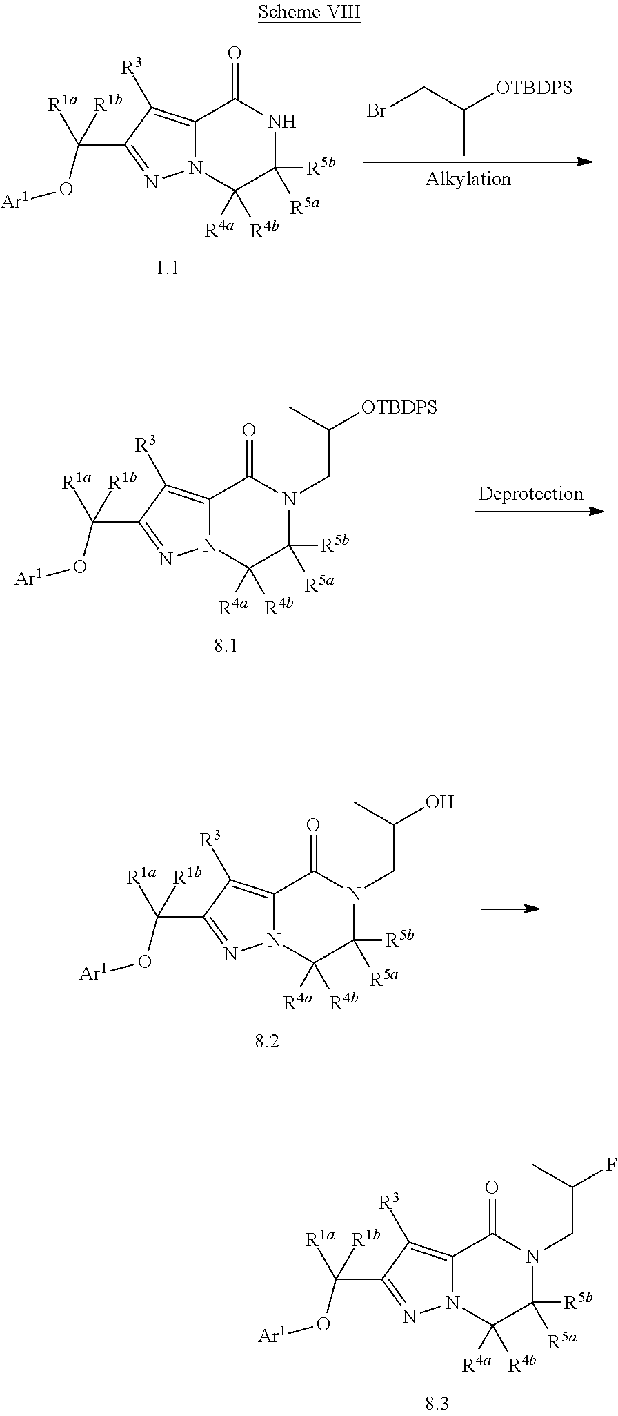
C12=C([R3])C(C([R1b])([R1a])O[Ar1])=NN1C([R4b])([R4a])C([R5a])([R5b])NC2=O.C(C)(CBr)[OTBDPS].C12=C([R3])C(C([R1b])([R1a])O[Ar1])=NN1C([R4b])([R4a])C([R5a])([R5b])N(CC([OTBDPS])C)C2=O.C12=C([R3])C(C([R1b])([R1a])O[Ar1])=NN1C([R4b])([R4a])C([R5a])([R5b])N(CC(O)C)C2=O.C12=C([R3])C(C([R1b])([R1a])O[Ar1])=NN1C([R4b])([R4a])C([R5a])([R5b])N(CC(F)C)C2=O
